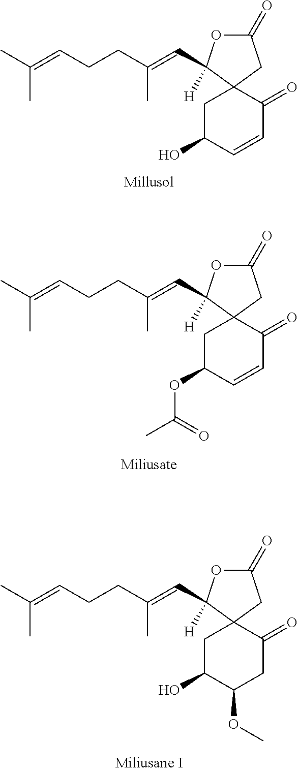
C1(=O)OC(C=C(CCC=C(C)C)C)([H])C2(C1)CC(O)C=CC2=O.C1(=O)OC(C=C(CCC=C(C)C)C)([H])C2(C1)CC(OC(=O)C)C=CC2=O.C1(=O)OC(C=C(CCC=C(C)C)C)([H])C2(C1)CC(O)C(OC)CC2=O
